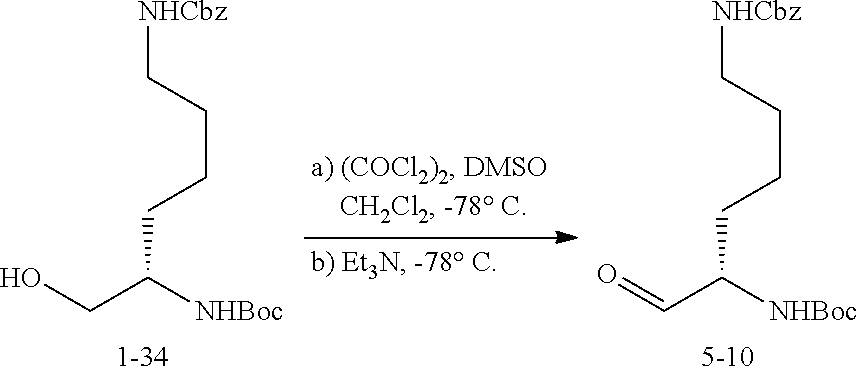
[NHCbz]CCCCC(CO)[NHBoc].[NHCbz]CCCCC(C=O)[NHBoc]
